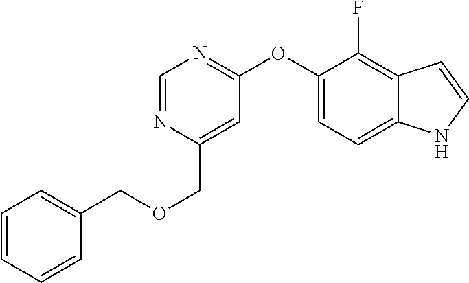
C1=NC(COCC2=CC=CC=C2)=CC(OC2=CC=C3C(=C2F)C=CN3)=N1
